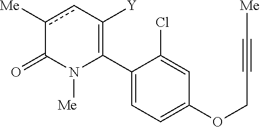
C1(C2=C([Y])cc([Me])C(=O)N2[Me])=CC=C(OCC#C[Me])C=C1Cl
